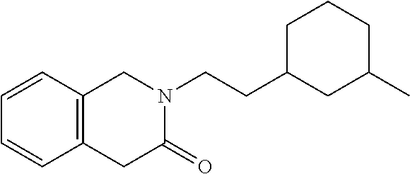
C12=C(C=CC=C1)CN(CCC1CC(C)CCC1)C(=O)C2
